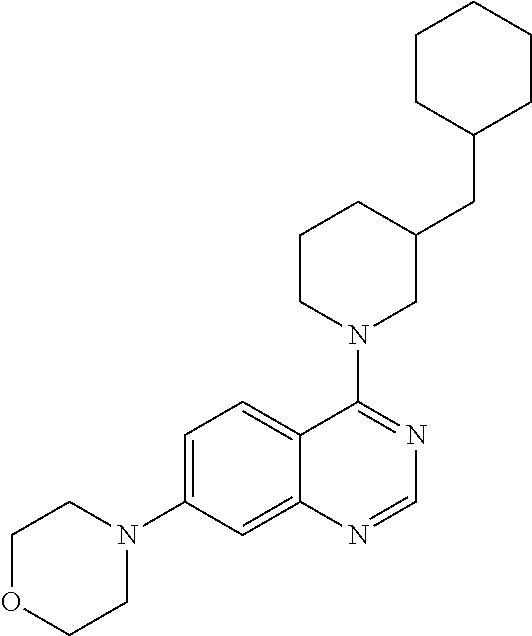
C1OCCN(C2=CC=C3C(=C2)N=CN=C3N2CC(CC3CCCCC3)CCC2)C1
